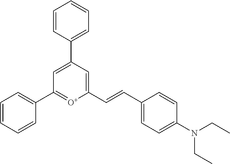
C1(C=CC2=CC=C(N(CC)CC)C=C2)=CC(C2=CC=CC=C2)=CC(C2=CC=CC=C2)=[O+]1
